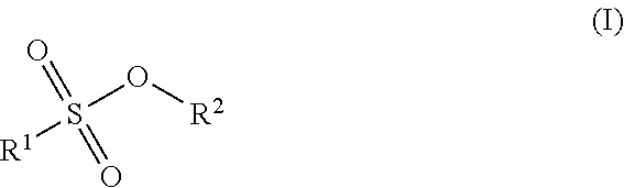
S(O[R2])([R1])(=O)=O
